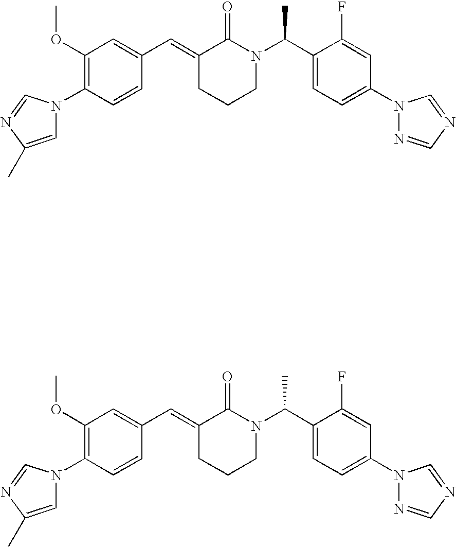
C1=CC(N2C=C(C)N=C2)=C(OC)C=C1C=C1CCCN(C(C2=CC=C(N3N=CN=C3)C=C2F)C)C1=O.C1=CC(N2C=C(C)N=C2)=C(OC)C=C1C=C1CCCN(C(C2=CC=C(N3N=CN=C3)C=C2F)C)C1=O
